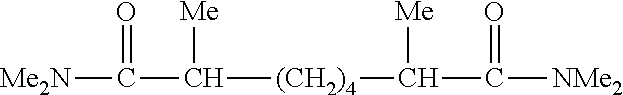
[Me2N]C(C([Me])[(CH2)4]C([Me])C(=O)[NMe2])=O
